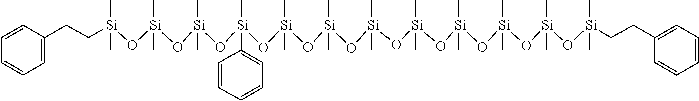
C1=CC(CC[Si](O[Si](O[Si](O[Si](O[Si](O[Si](O[Si](O[Si](O[Si](O[Si](O[Si](O[Si](CCC2=CC=CC=C2)(C)C)(C)C)(C)C)(C)C)(C)C)(C)C)(C)C)(C)C)(C)C2=CC=CC=C2)(C)C)(C)C)(C)C)=CC=C1
